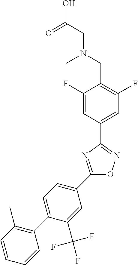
C1(F)=CC(C2=NOC(C3=CC=C(C4=C(C)C=CC=C4)C(C(F)(F)F)=C3)=N2)=CC(F)=C1CN(CC(O)=O)C
